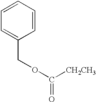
O(CC1=CC=CC=C1)C(=O)[CH2CH3]
